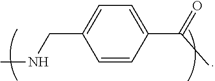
C1=CC(C(=O)C)=CC=C1CNC
